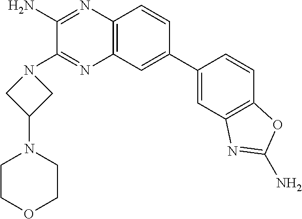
C12=C(C=C(C3=CC4=C(C=C3)OC(N)=N4)C=C1)N=C(N1CC(N3CCOCC3)C1)C(N)=N2
